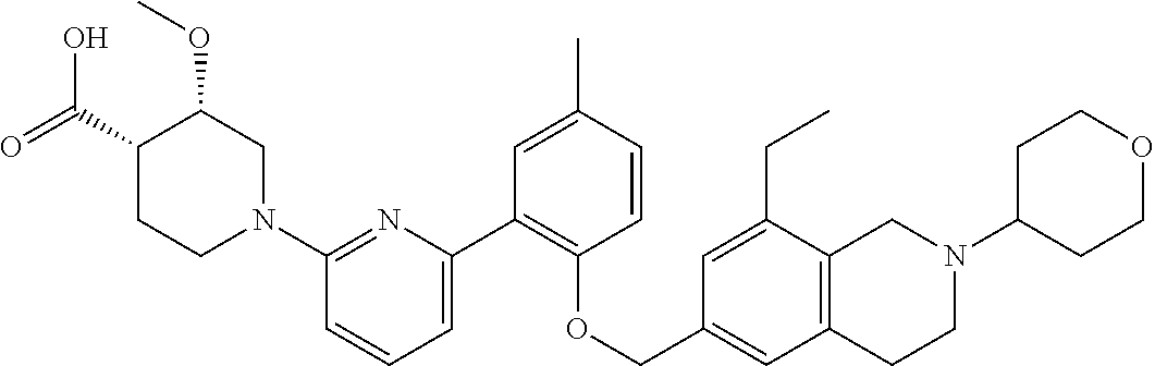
C1(N2CC(OC)C(C(=O)O)CC2)=NC(C2=C(OCC3=CC4=C(C(CC)=C3)CN(C3CCOCC3)CC4)C=CC(C)=C2)=CC=C1
